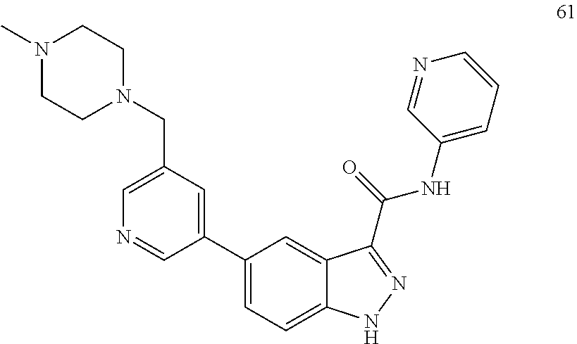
C1(C2=CC(CN3CCN(C)CC3)=CN=C2)=CC=C2C(=C1)C(C(NC1=CC=CN=C1)=O)=NN2
